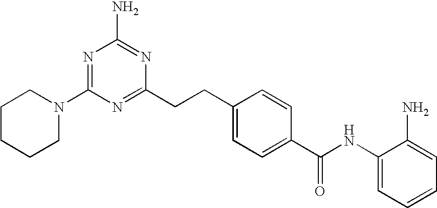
C1(CCC2=CC=C(C(NC3=CC=CC=C3N)=O)C=C2)=NC(N2CCCCC2)=NC(N)=N1
